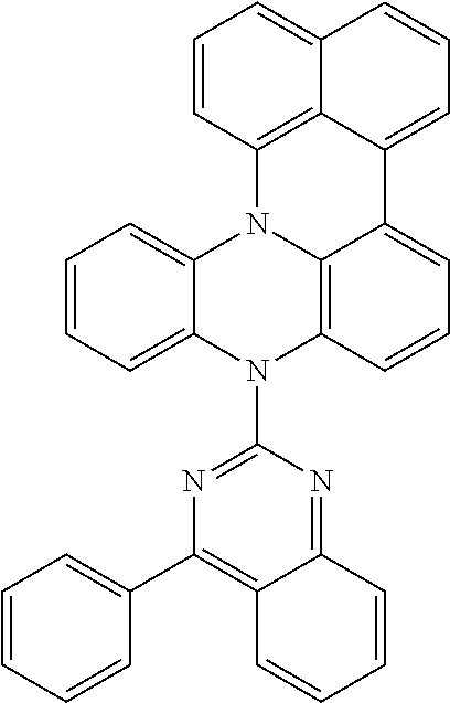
C1=C2C3=C(C=C1)N1C4=CC=CC=C4N(C4=NC(C5=CC=CC=C5)=C5C(=N4)C=CC=C5)C4=C1C(=CC=C4)C3=CC=C2
